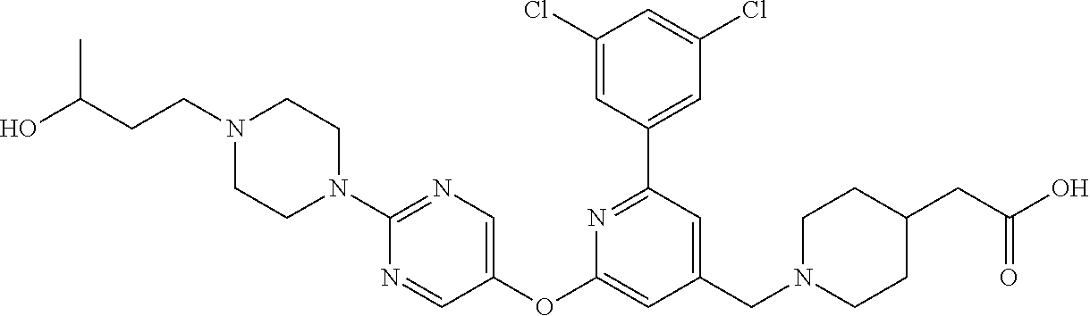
C1(Cl)=CC(C2=NC(OC3=CN=C(N4CCN(CCC(O)C)CC4)N=C3)=CC(CN3CCC(CC(O)=O)CC3)=C2)=CC(Cl)=C1
